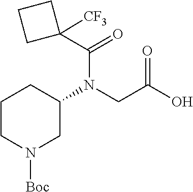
C1CN([Boc])CC(N(CC(O)=O)C(C2([CF3])CCC2)=O)C1
